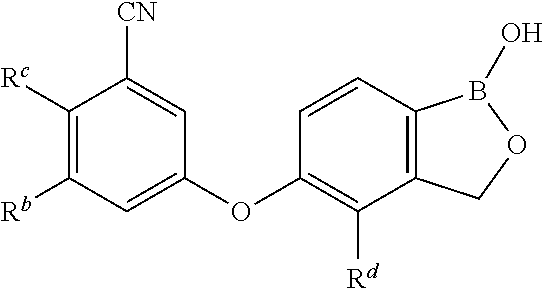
C1([Rc])=C([Rb])C=C(OC2=C([Rd])C3=C(C=C2)B(O)OC3)C=C1[CN]
